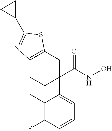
C1(C)=C(F)C=CC=C1C1(C(NO)=O)CCC2=C(C1)SC(C1CC1)=N2
